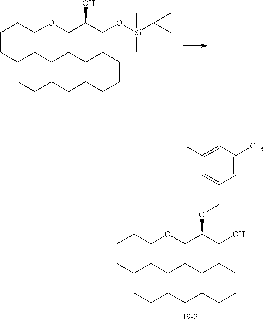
C(CCCCCCCCCCCCC)CCCCOCC(CO[Si](C(C)(C)C)(C)C)O.C(CCCCCCCCCCCCC)CCCCOCC(CO)OCC1=CC(F)=CC([CF3])=C1
